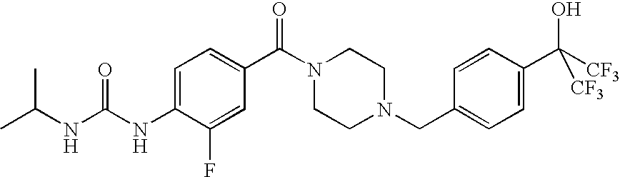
CC(NC(NC1=CC=C(C(=O)N2CCN(CC3=CC=C(C(O)([CF3])[CF3])C=C3)CC2)C=C1F)=O)C
